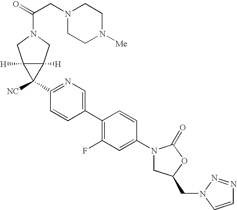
C1(N2CC(CN3N=NC=C3)OC2=O)=CC(F)=C(C2=CN=C(C3([NC])C4([H])C3([H])CN(C(=O)CN3CCN([Me])CC3)C4)C=C2)C=C1
